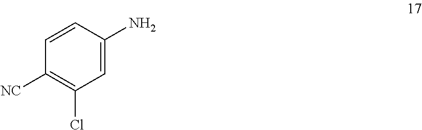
C1=C(N)C=CC([NC])=C1Cl
